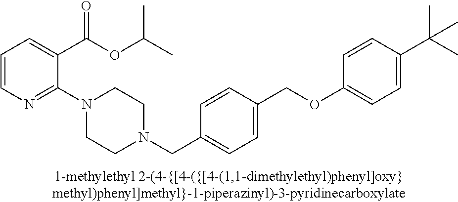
C1=CN=C(N2CCN(CC3=CC=C(COC4=CC=C(C(C)(C)C)C=C4)C=C3)CC2)C(C(OC(C)C)=O)=C1
